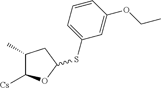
C1(C)C([Cs])OC(SC2=CC=CC(OCC)=C2)C1
